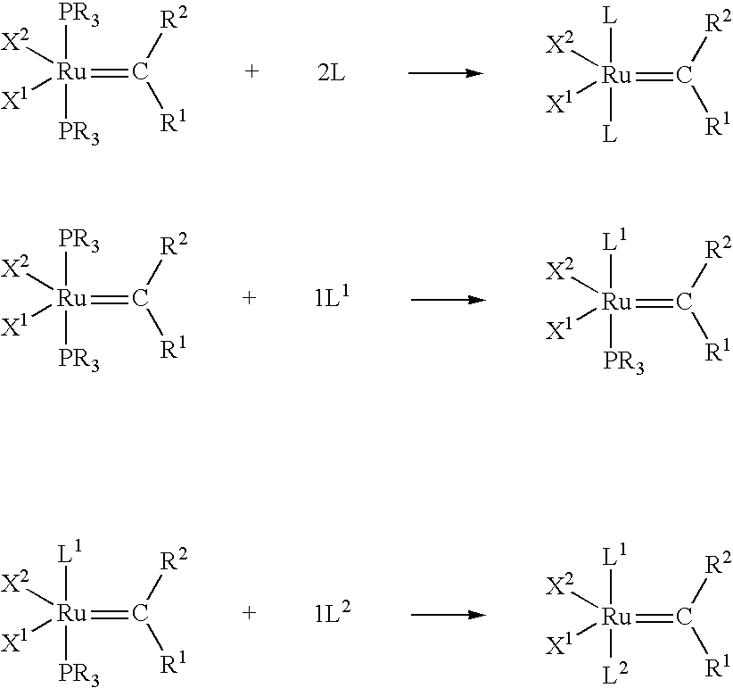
[PR3][Ru]([PR3])(=C([R2])[R1])([X2])[X1].[L][Ru]([L])(=C([R2])[R1])([X2])[X1].[PR3][Ru]([PR3])(=C([R2])[R1])([X2])[X1].[L1][Ru]([PR3])(=C([R2])[R1])([X2])[X1].[L1][Ru]([PR3])(=C([R2])[R1])([X2])[X1].[L1][Ru]([L2])(=C([R2])[R1])([X2])[X1]
